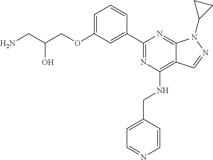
C1=C(OCC(CN)O)C=C(C2=NC(NCC3=CC=NC=C3)=C3C(=N2)N(C2CC2)N=C3)C=C1
